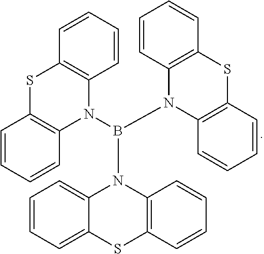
C1=C2C(=CC=C1)N(B(N1C3=C(SC4=C1C=CC=C4)C=CC=C3)N1C3=C(SC4=C1C=CC=C4)C=CC=C3)C1=C(S2)C=CC=C1
